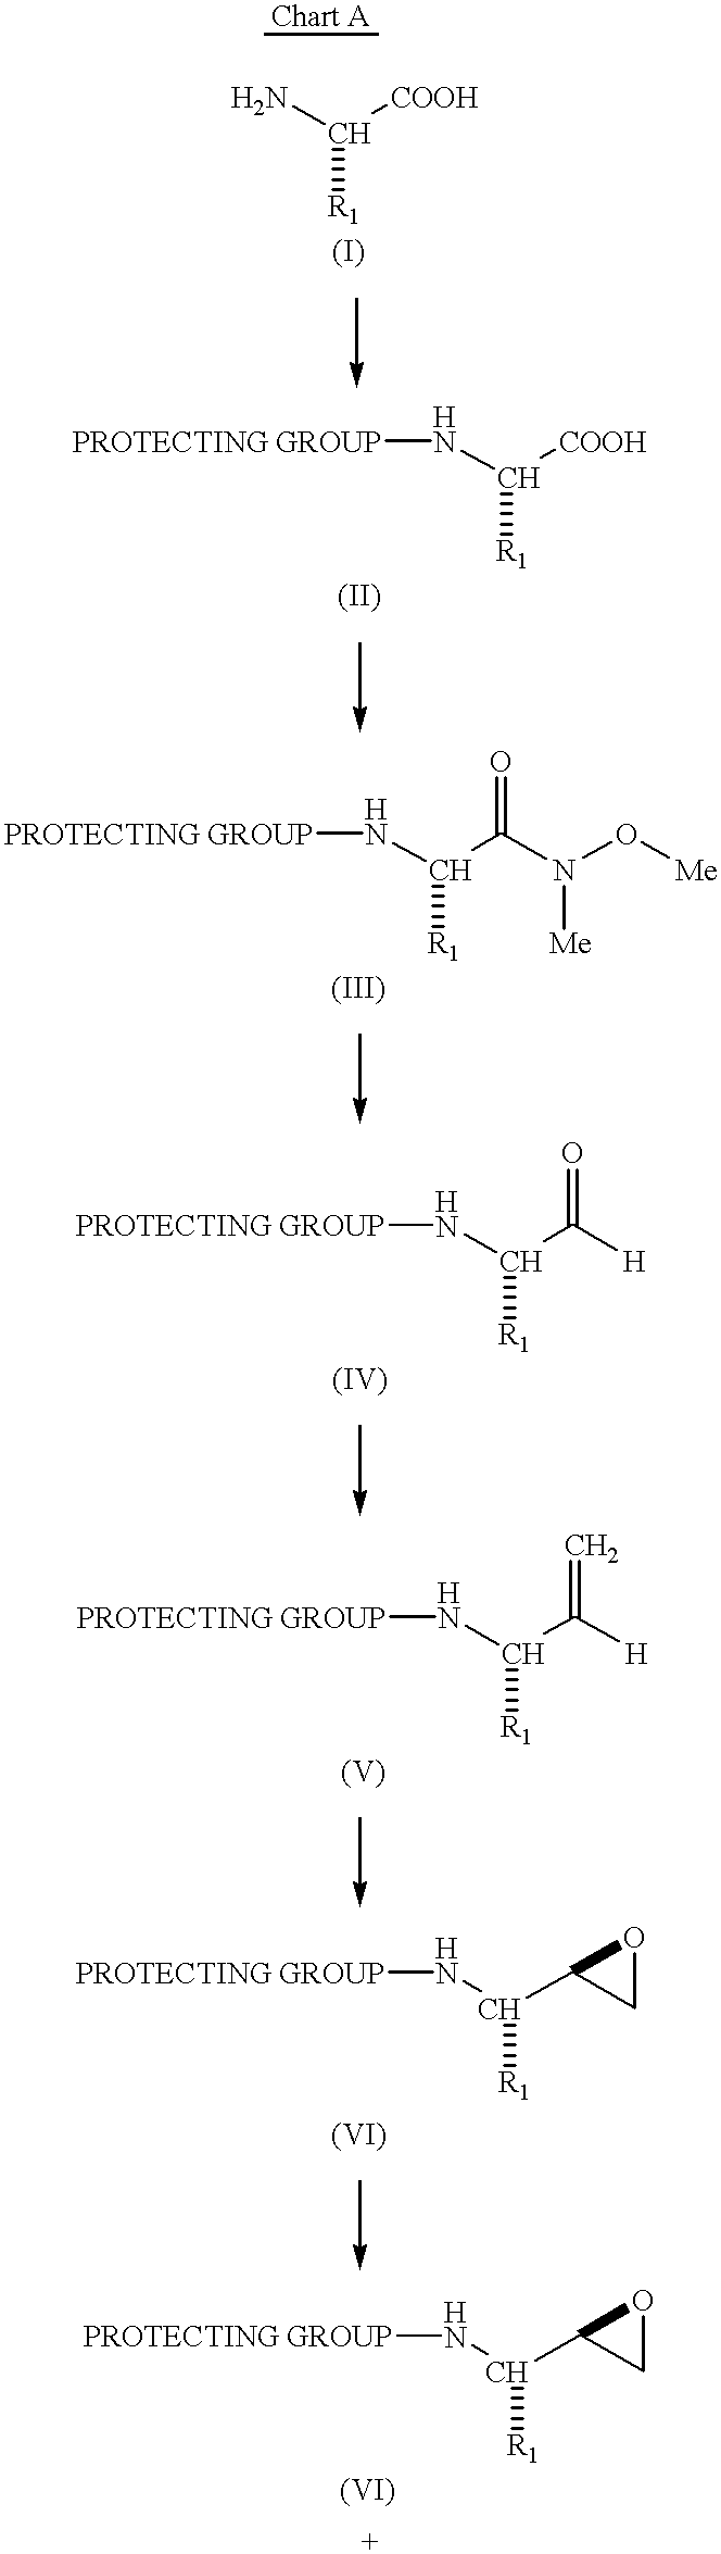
NC([COOH])[R1].N(C([COOH])[R1])[PROTECTING GROUP].N(C(C(N(O[Me])[Me])=O)[R1])[PROTECTING GROUP].N(C(C([H])=O)[R1])[PROTECTING GROUP].N(C(C([H])=C)[R1])[PROTECTING GROUP].N(C([R1])C1CO1)[PROTECTING GROUP].N(C([R1])C1CO1)[PROTECTING GROUP]
